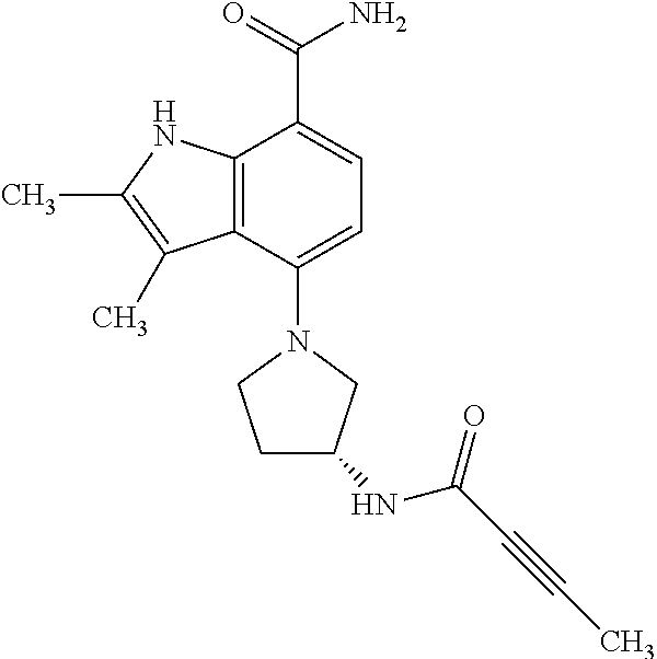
C1(N2CCC(NC(=O)C#CC)C2)=CC=C(C(=O)N)C2=C1C(C)=C(C)N2
